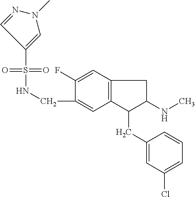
C1(S(=O)(=O)NCC2=CC3=C(C=C2F)CC(NC)C3CC2=CC(Cl)=CC=C2)=CN(C)N=C1
